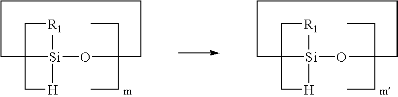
[R1]1[Si]23[H]CC2(C1)CCCCC(CC)(CC)O3.[R1]1[Si]23[H]CC2(C1)CCCCC(CC)(CC)O3
